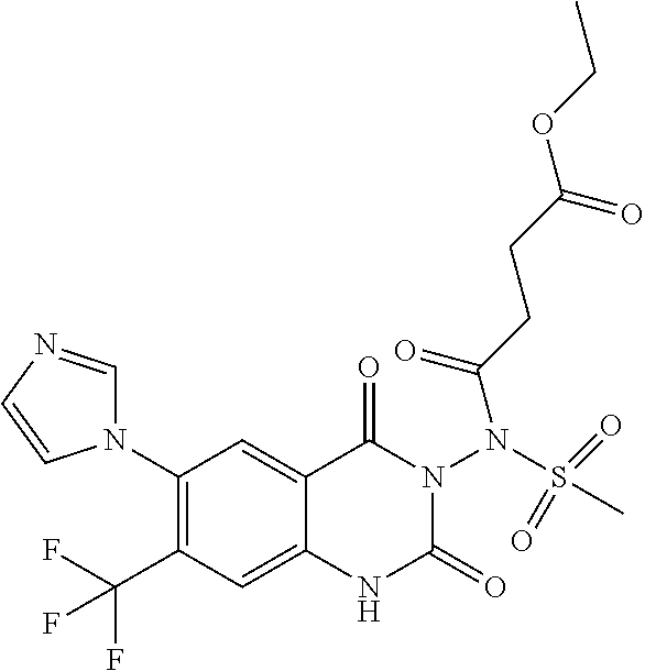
C1(N2C=NC=C2)=C(C(F)(F)F)C=C2C(=C1)C(=O)N(N(S(C)(=O)=O)C(=O)CCC(=O)OCC)C(=O)N2
